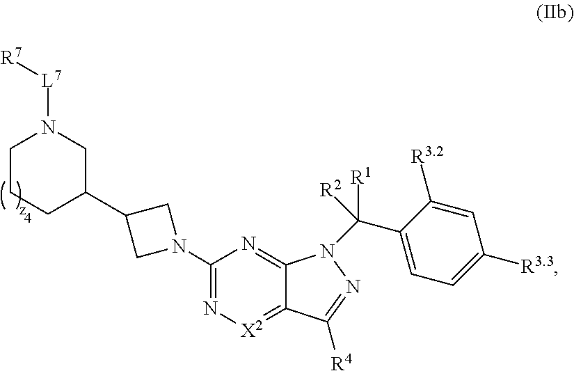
C1(C2CCCN([L7][R7])C2)CN(C2=N[X2]=C3C(=N2)N(C(C2=CC=C([R3.3])C=C2[R3.2])([R1])[R2])N=C3[R4])C1
